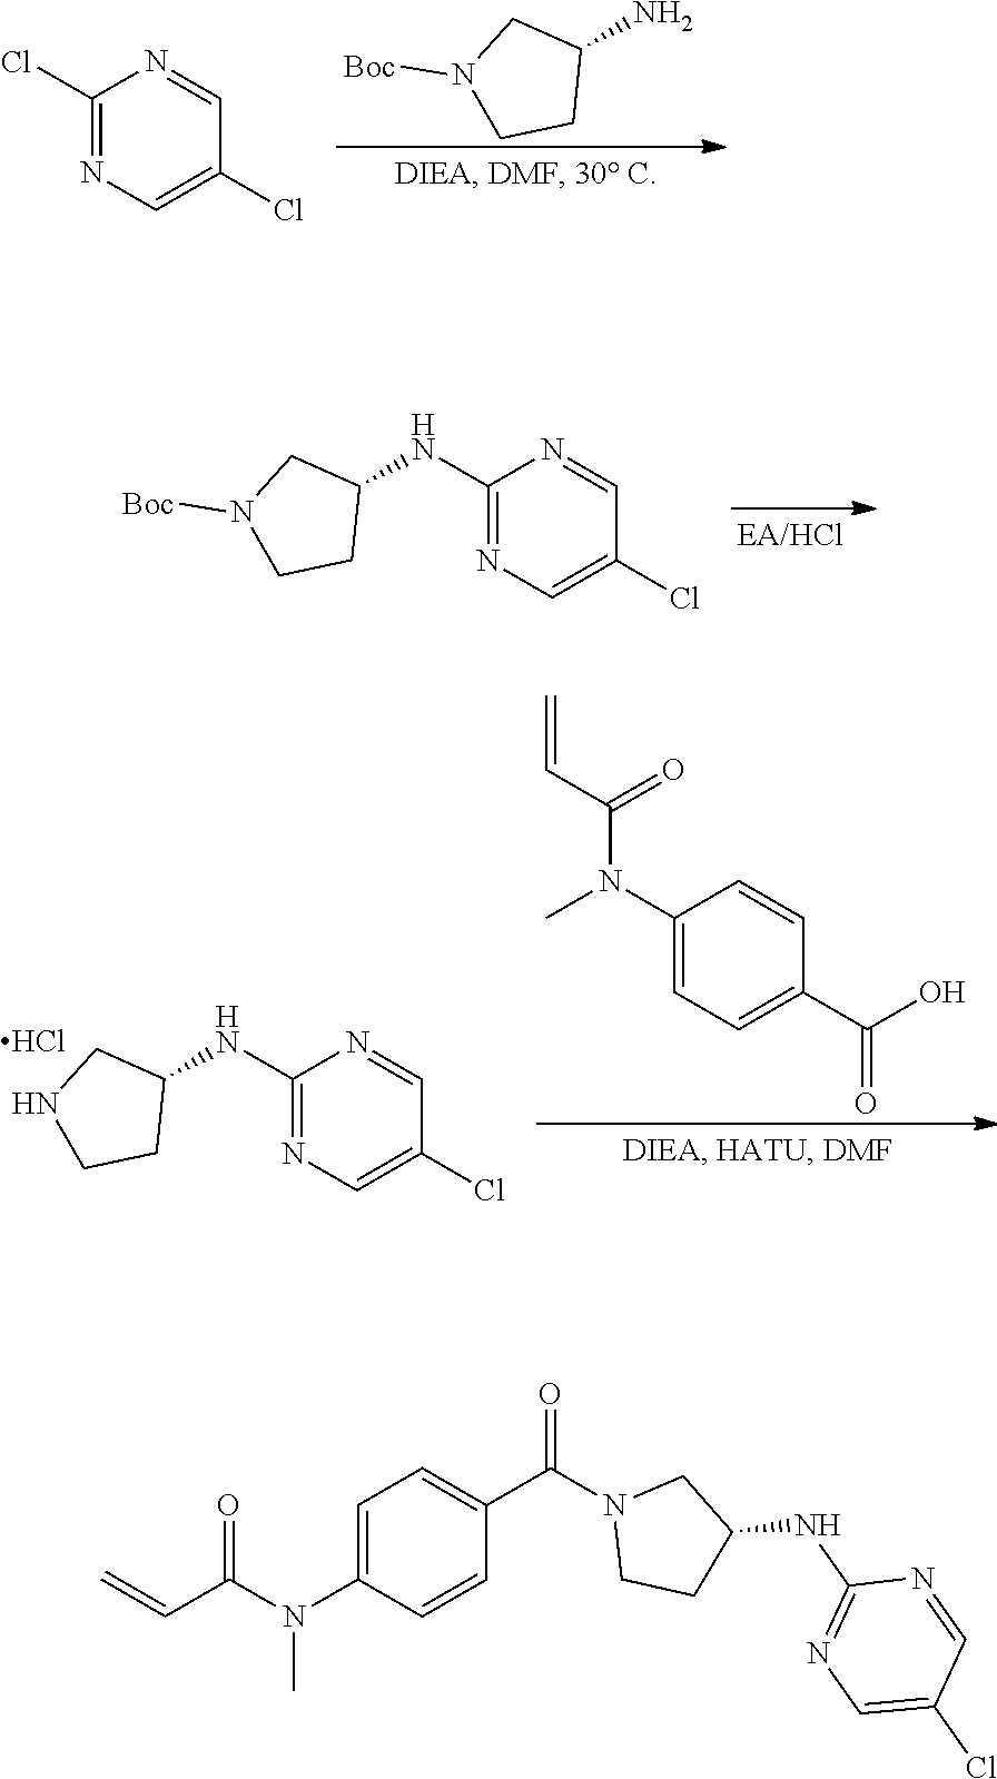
N1([Boc])CCC(N)C1.C1(Cl)=NC=C(Cl)C=N1.C1(NC2CN([Boc])CC2)=NC=C(Cl)C=N1.C1(NC2CNCC2)=NC=C(Cl)C=N1.Cl.C1(N(C)C(C=C)=O)=CC=C(C(O)=O)C=C1.C1(NC2CN(C(C3=CC=C(N(C)C(C=C)=O)C=C3)=O)CC2)=NC=C(Cl)C=N1
